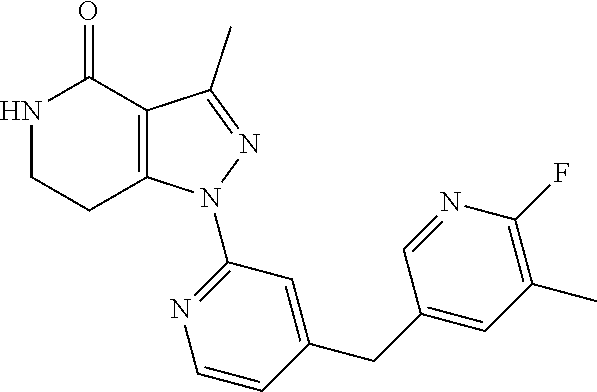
C12=C(C(C)=NN1C1=NC=CC(CC3=CC(C)=C(F)N=C3)=C1)C(=O)NCC2
